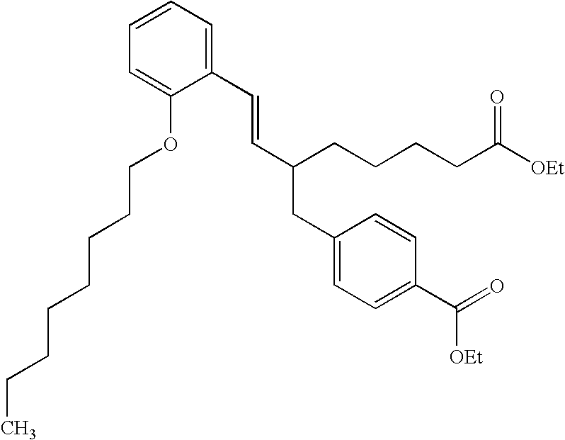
C1=CC=C(C=CC(CCCCC([OEt])=O)CC2=CC=C(C([OEt])=O)C=C2)C(OCCCCCCCC)=C1
